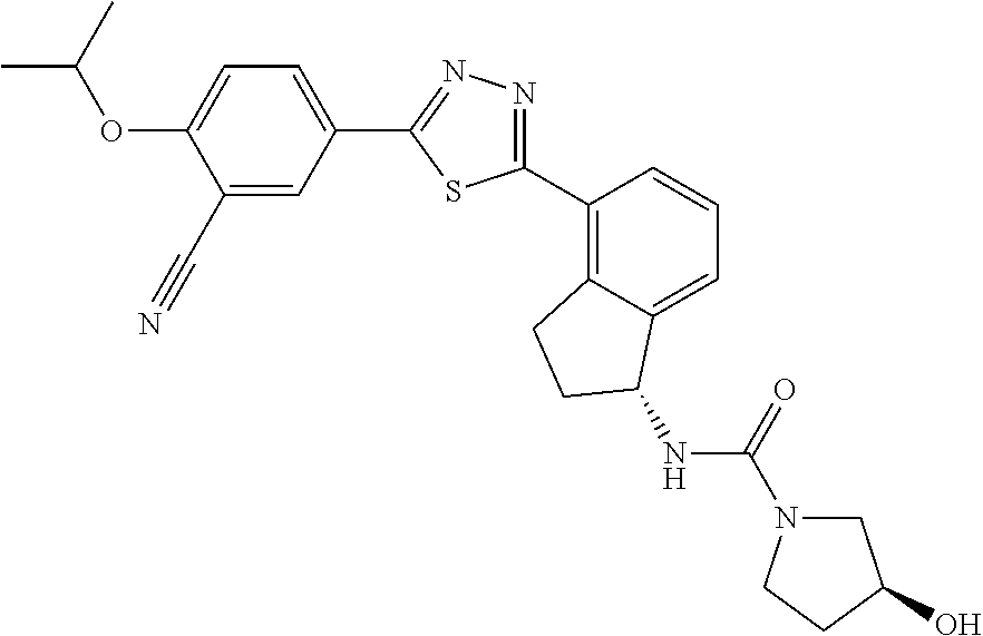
C1(C#N)=CC(C2=NN=C(C3=C4C(=CC=C3)C(NC(N3CC(O)CC3)=O)CC4)S2)=CC=C1OC(C)C
